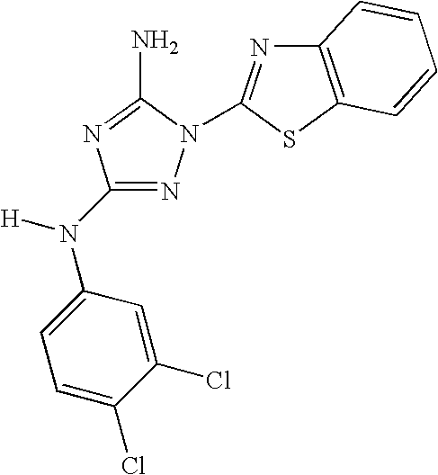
N1=C(N(C2=CC=C(Cl)C(Cl)=C2)[H])N=C(N)N1C1=NC2=C(S1)C=CC=C2
